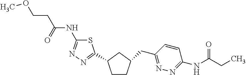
S1C(NC(=O)CCOC)=NN=C1C1CCC(CC2=NN=C(NC(=O)CC)C=C2)C1
